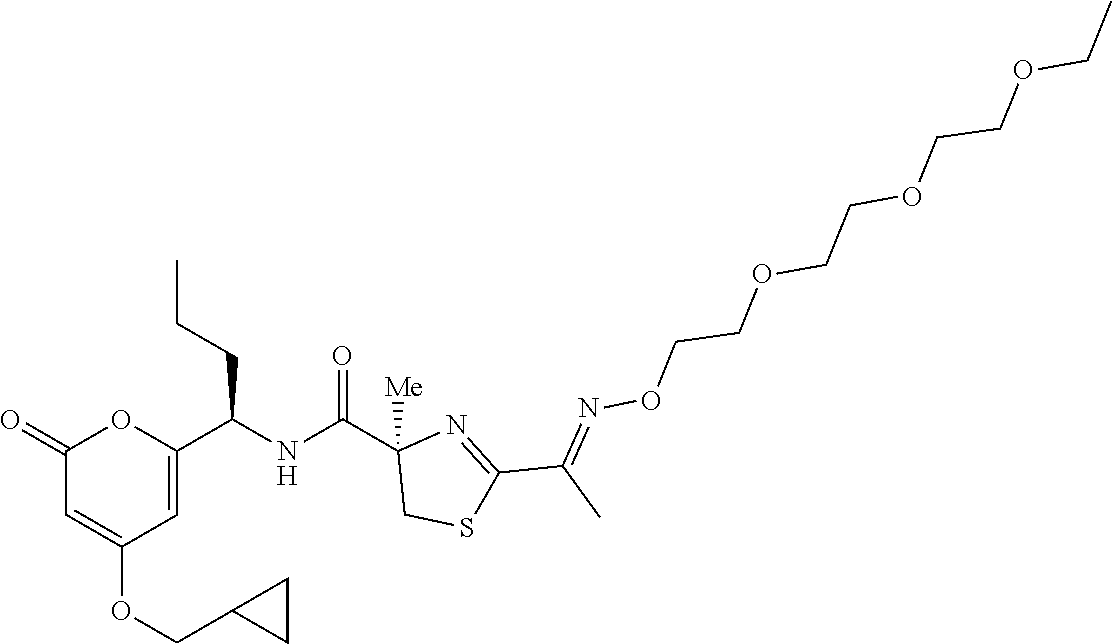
C1(=O)C=C(OCC2CC2)C=C(C(NC(C2([Me])CSC(C(C)=NOCCOCCOCCOCC)=N2)=O)CCC)O1
